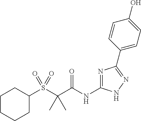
N1=C(NC(C(S(C2CCCCC2)(=O)=O)(C)C)=O)NN=C1C1=CC=C(O)C=C1
